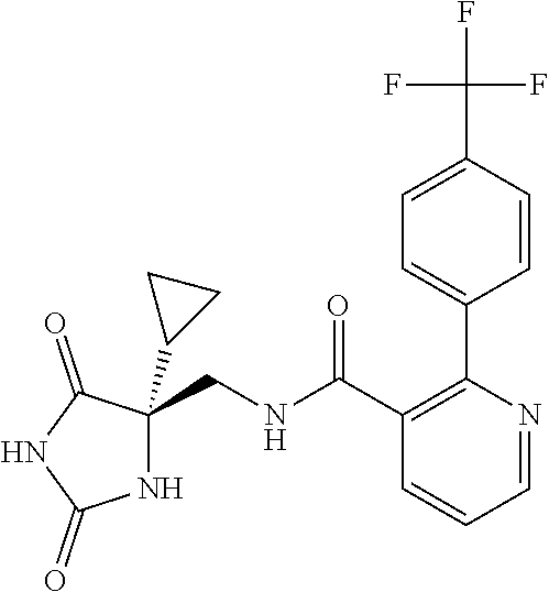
N1C(CNC(C2=C(C3=CC=C(C(F)(F)F)C=C3)N=CC=C2)=O)(C2CC2)C(=O)NC1=O
